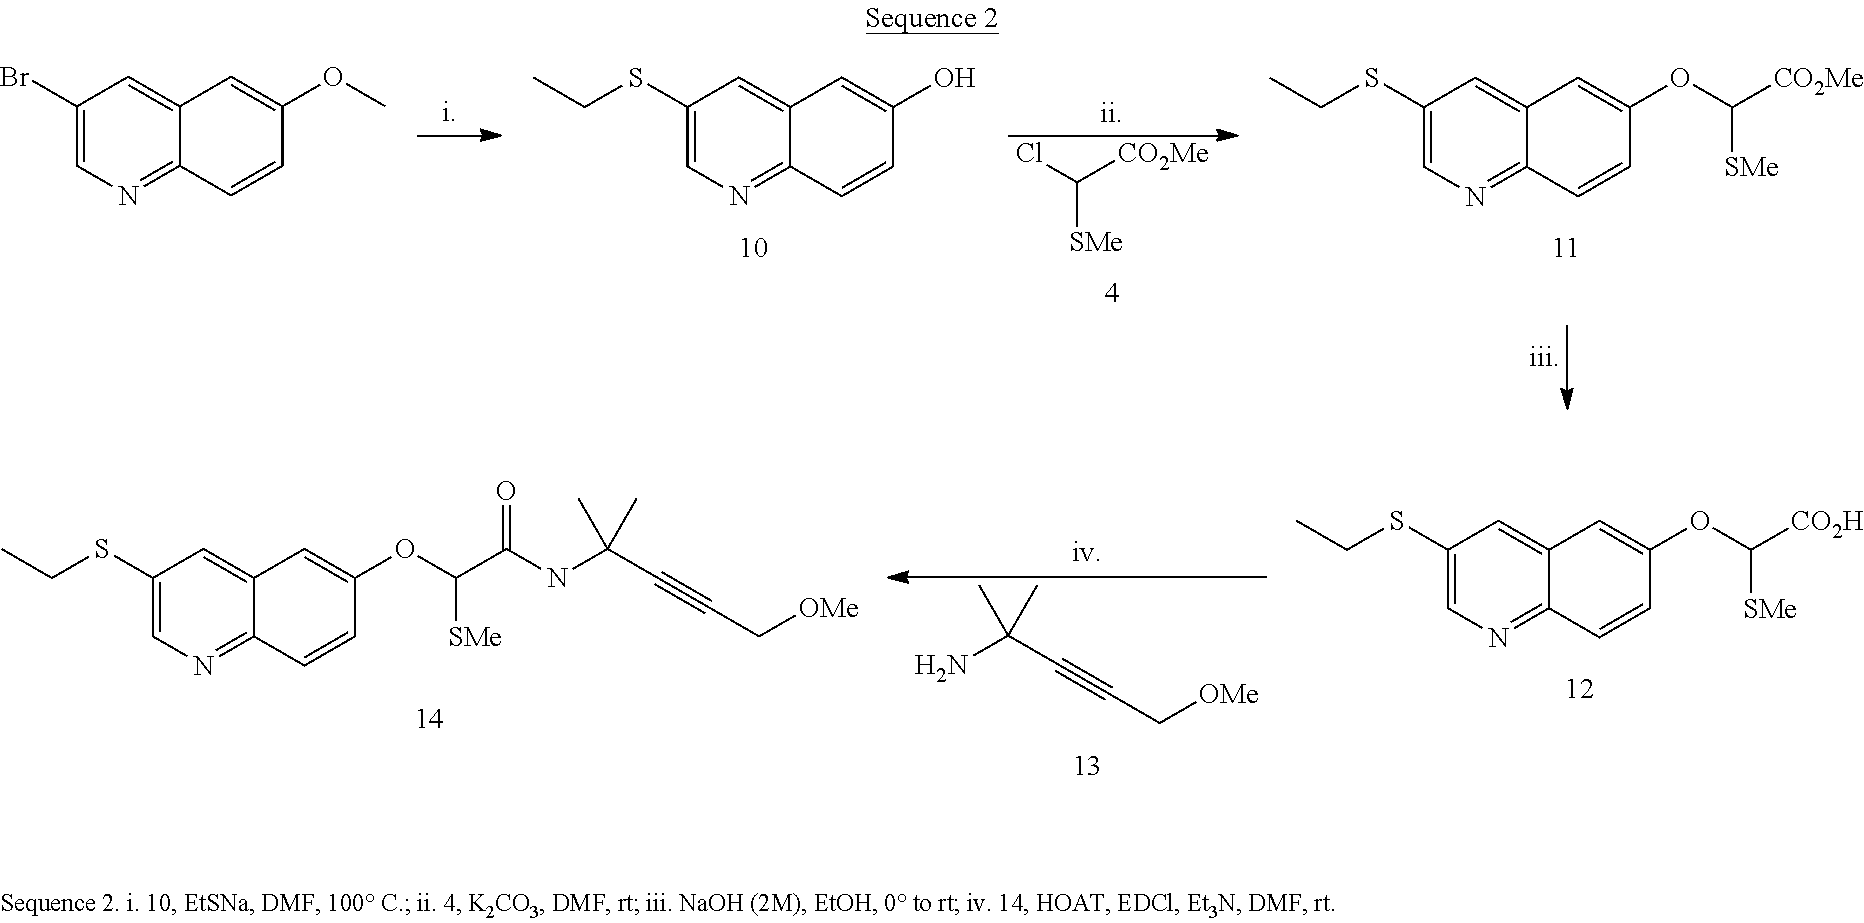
C1(SCC)=CN=C2C(=C1)C=C(O)C=C2.ClC([CO2Me])[SMe].C1(SCC)=CN=C2C(=C1)C=C(OC([CO2Me])[SMe])C=C2.C1(Br)=CN=C2C(=C1)C=C(OC)C=C2.C(C#CC[OMe])(C)(C)NC(C(OC1=CC2=CC(SCC)=CN=C2C=C1)[SMe])=O.C1(SCC)=CN=C2C(=C1)C=C(OC([CO2H])[SMe])C=C2.NC(C#CC[OMe])(C)C
